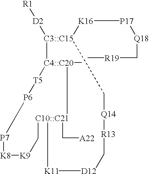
[C3::C15]1([D2][R1])([K16][P17][Q18]C[R19]C)[C4::C20]2(C)[C10::C21](C[A22])([K11][D12]C[R13][Q14]C1)C[K9][K8][P7][P6][T5]2
